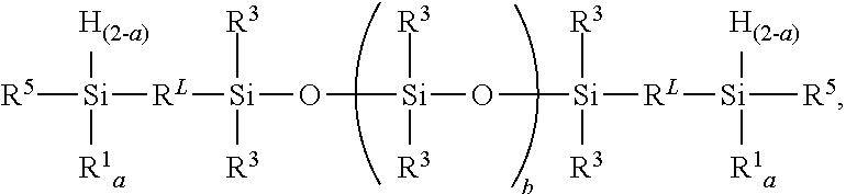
[R5][Si]([RL][Si](O[Si](O[Si]([RL][Si]([R5])([R1a])[H(2-a)])([R3])[R3])([R3])[R3])([R3])[R3])([H(2-a)])[R1a]
